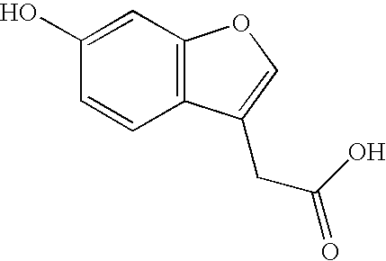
C1=CC2=C(C=C1O)OC=C2CC(O)=O
